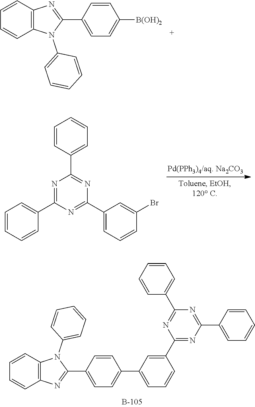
C1=CC=CC2=C1N=C(C1=CC=C([B(OH)2])C=C1)N2C1=CC=CC=C1.C1=CC(C2=NC(C3=CC=CC(Br)=C3)=NC(C3=CC=CC=C3)=N2)=CC=C1.C1=CC=CC2=C1N(C1=CC=CC=C1)C(C1=CC=C(C3=CC=CC(C4=NC(C5=CC=CC=C5)=NC(C5=CC=CC=C5)=N4)=C3)C=C1)=N2
